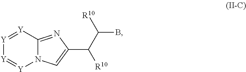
[Y]1=[Y]C2=NC(C(C([R10])B)[R10])=CN2[Y]=[Y]1
